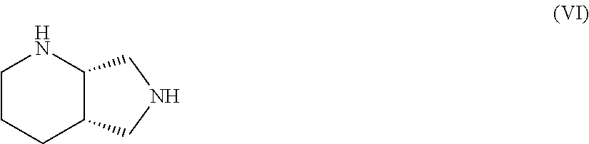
C1CCC2C(N1)CNC2
